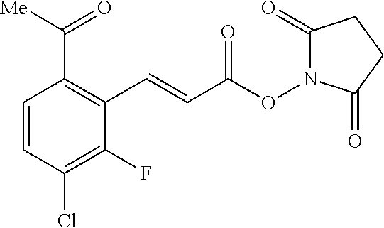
C1=CC(Cl)=C(F)C(C=CC(ON2C(=O)CCC2=O)=O)=C1C([Me])=O
